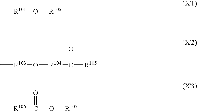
[R101](O[R102])C.[R103](O[R104]C(=O)[R105])C.C[R106]C(=O)O[R107]
